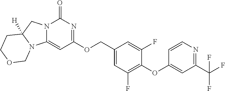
C1(COC2=NC(=O)N3C(=C2)N2C([H])(C3)CCOC2)=CC(F)=C(OC2=CC(C(F)(F)F)=NC=C2)C(F)=C1
